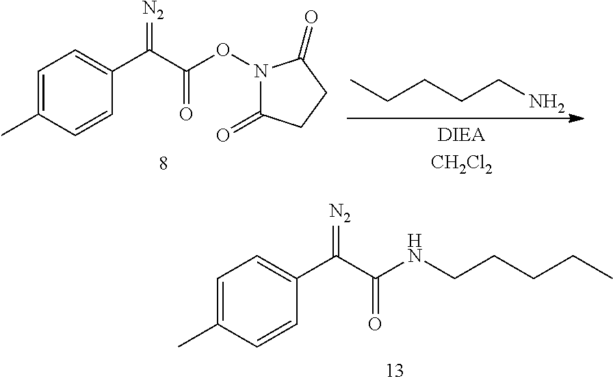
C1=C(C)C=CC(C(C(ON2C(=O)CCC2=O)=O)=[N2])=C1.C(CCCN)C.C1=C(C)C=CC(C(C(NCCCCC)=O)=[N2])=C1
